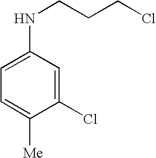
C1=C(NCCCCl)C=C(Cl)C([Me])=C1
